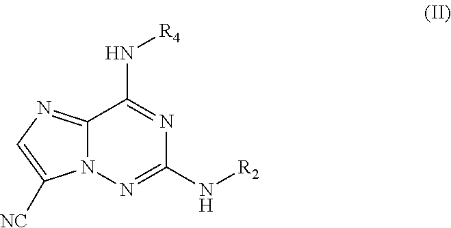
N12C(=NC=C1[NC])C(N[R4])=NC(N[R2])=N2
